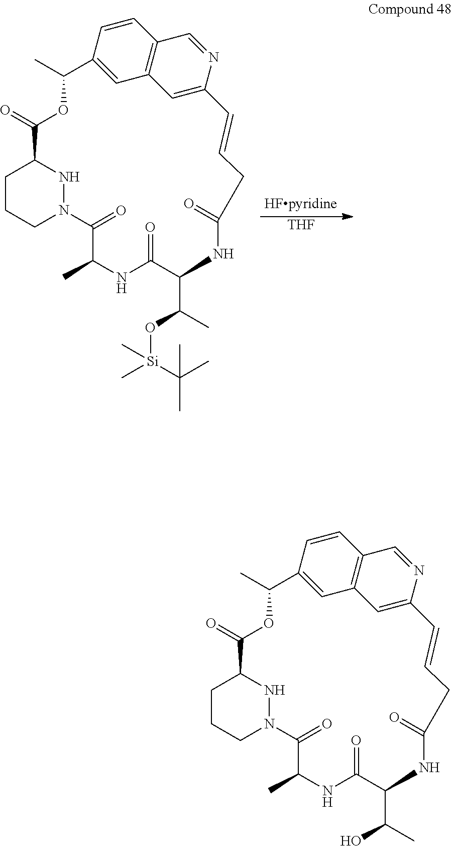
[THF].C1CCN2NC1C(=O)OC(C)C1=CC3=C(C=NC(=C3)C=CCC(=O)NC(C(C)O[Si](C(C)(C)C)(C)C)C(=O)NC(C)C2=O)C=C1.C1CCN2NC1C(=O)OC(C)C1=CC3=C(C=NC(=C3)C=CCC(=O)NC(C(C)O)C(=O)NC(C)C2=O)C=C1
